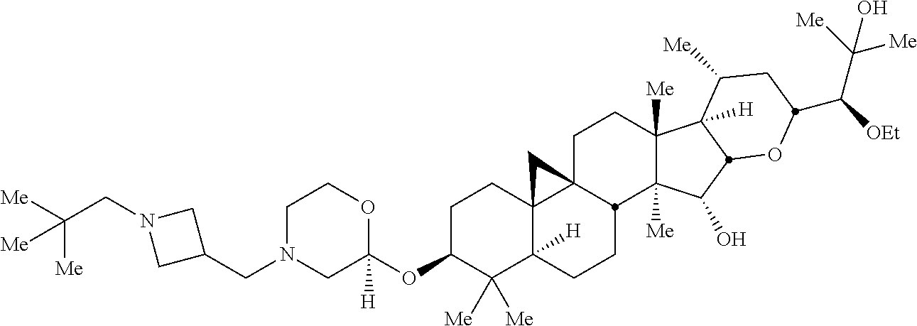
C1N(CC2CN(CC([Me])([Me])[Me])C2)CC(OC2C([Me])([Me])C3([H])C4(CC2)C2(CCC5([Me])C([Me])(C(O)C6C5([H])C([Me])CC(C([OEt])C([Me])([Me])O)O6)C2CC3)C4)([H])OC1
